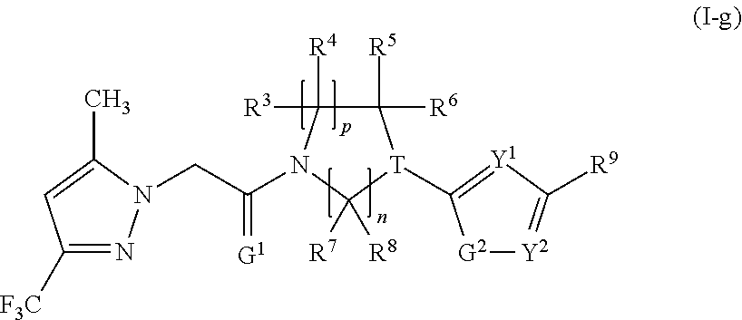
[G2]1[Y2]=C([R9])[Y1]=C1[T]1C([R5])([R6])C([R4])([R3])N(C(=[G1])CN2N=C([F3C])C=C2C)C1([R7])[R8]
